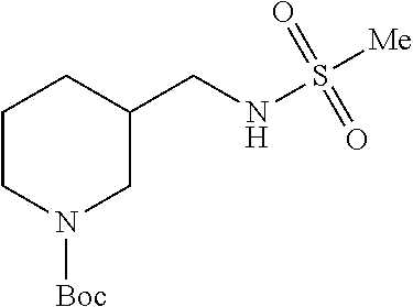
C1CN([Boc])CC(CNS(=O)(=O)[Me])C1
